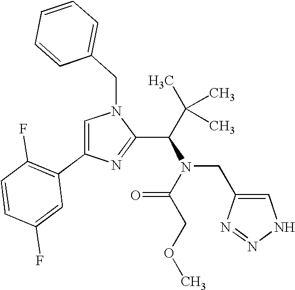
C1=C(C2=C(F)C=CC(F)=C2)N=C(C(N(CC2=CNN=N2)C(COC)=O)C(C)(C)C)N1CC1=CC=CC=C1
